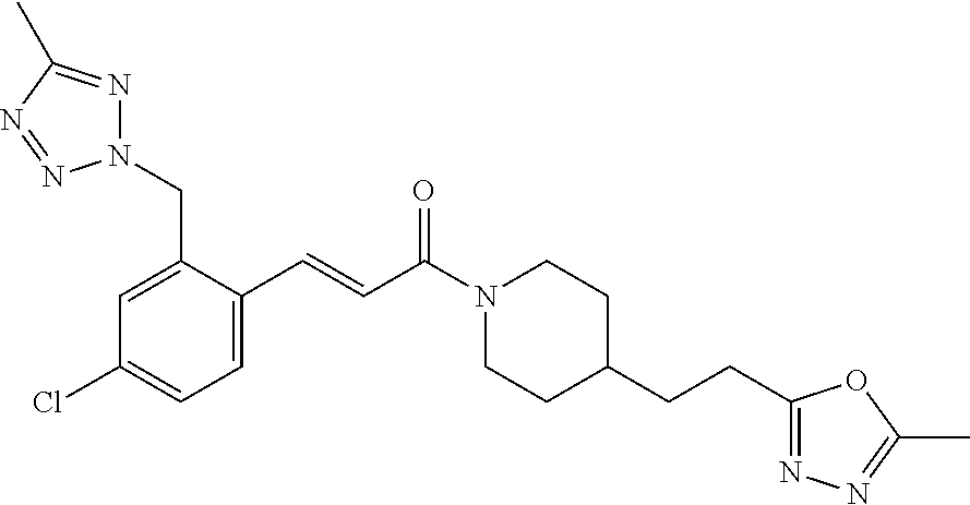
N1(CC2=CC(Cl)=CC=C2C=CC(N2CCC(CCC3=NN=C(C)O3)CC2)=O)N=C(C)N=N1
